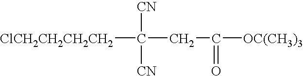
[ClCH2CH2CH2CH2]C([CN])([CN])CC(=O)[OC(CH3)3]
